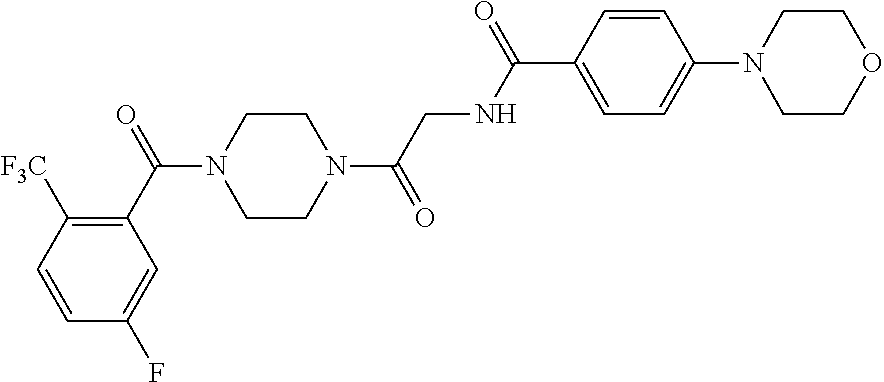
C1=CC(C(=O)NCC(=O)N2CCN(C(=O)C3=C([F3C])C=CC(F)=C3)CC2)=CC=C1N1CCOCC1
